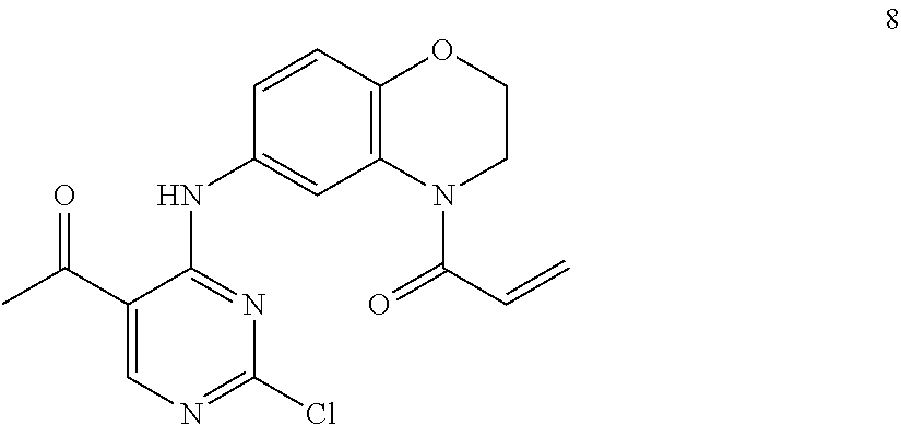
C1(C(C)=O)=CN=C(Cl)N=C1NC1=CC2=C(C=C1)OCCN2C(=O)C=C
